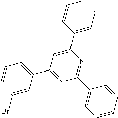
C1(Br)=CC(C2=NC(C3=CC=CC=C3)=NC(C3=CC=CC=C3)=C2)=CC=C1
